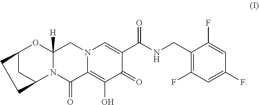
C12([H])N(C(=O)C3=C(O)C(=O)C(C(NCC4=C(F)C=C(F)C=C4F)=O)=CN3C1)C1CC(O2)CC1
